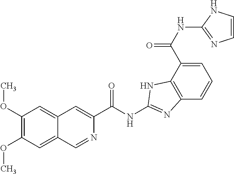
C1=C(C(NC2=NC=CN2)=O)C2=C(C=C1)N=C(NC(C1=CC3=CC(OC)=C(OC)C=C3C=N1)=O)N2
